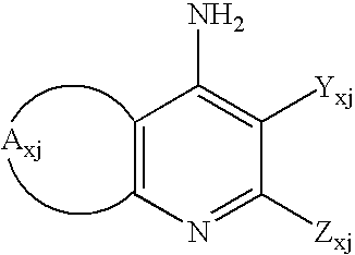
C1=CN=C([Zxj])C([Yxj])=C1N
